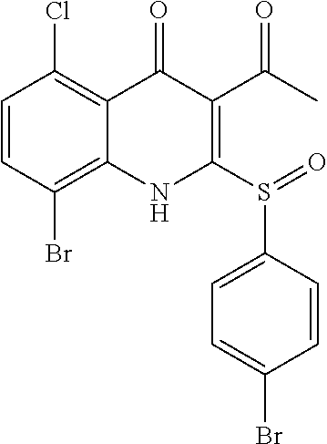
C1=CC(Br)=C2C(=C1Cl)C(=O)C(C(C)=O)=C(S(C1=CC=C(Br)C=C1)=O)N2
